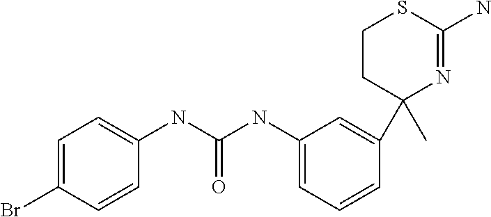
C1=C(NC(NC2=CC=C(Br)C=C2)=O)C=C(C2(C)N=C(N)SCC2)C=C1
